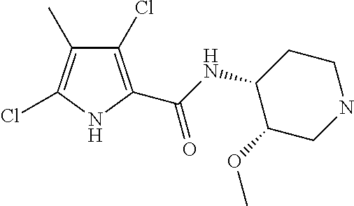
C1CC(NC(=O)C2=C(Cl)C(C)=C(Cl)N2)C(OC)CN1
